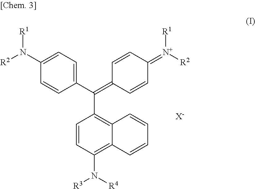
C1=CC(N([R3])[R4])=C2C(=C1C(C1=CC=C(N([R1])[R2])C=C1)=C1C=CC(=[N+]([R1])[R2])C=C1)C=CC=C2.[X-]
